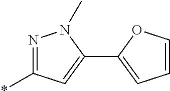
N1=C(*)C=C(C2=CC=CO2)N1C
